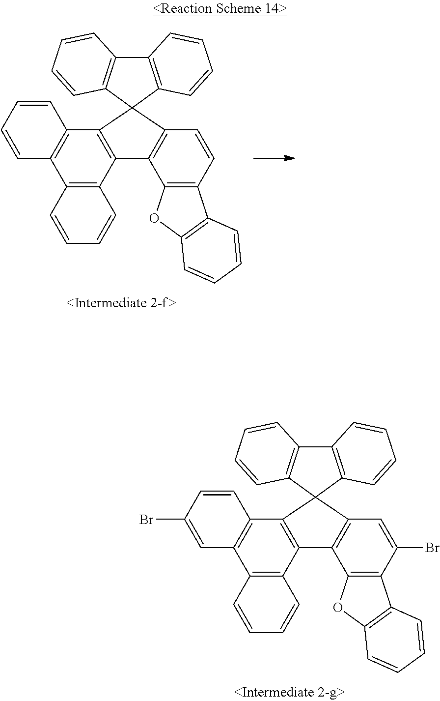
C12=C(C3=C(C=C1)C1=C(O3)C=CC=C1)C1=C(C3=C(C4=C1C=CC=C4)C=CC=C3)C21C2=C(C3=C1C=CC=C3)C=CC=C2.C12=C(C3=C(C(Br)=C1)C1=C(O3)C=CC=C1)C1=C(C3=C(C4=C1C=CC=C4)C=C(Br)C=C3)C21C2=C(C3=C1C=CC=C3)C=CC=C2
